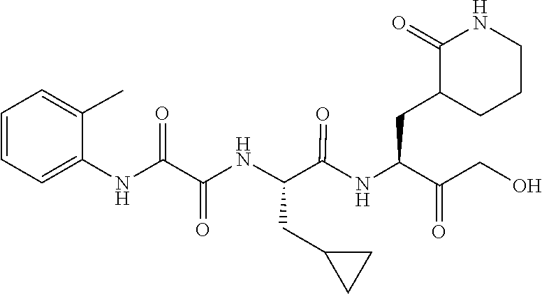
C(C(=O)CO)(CC1C(=O)NCCC1)NC(C(NC(C(NC1=CC=CC=C1C)=O)=O)CC1CC1)=O
